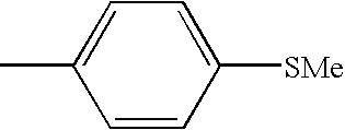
CC1=CC=C([SMe])C=C1
